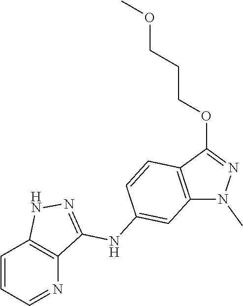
C1=CC=NC2=C1NN=C2NC1=CC2=C(C(OCCCOC)=NN2C)C=C1
